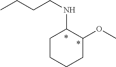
CCCCNC1CCCCC1OC
